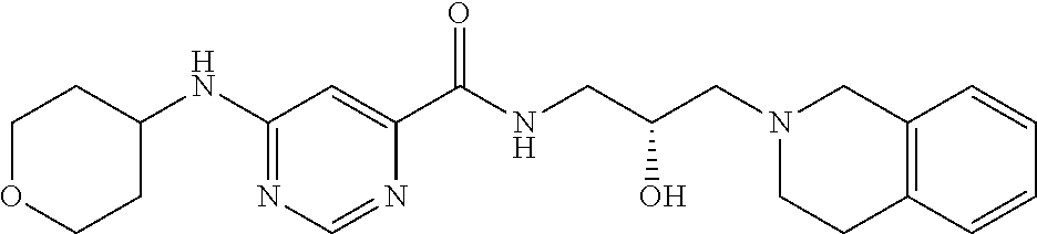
C1(NC2CCOCC2)=NC=NC(C(NCC(CN2CCC3=C(C2)C=CC=C3)O)=O)=C1
